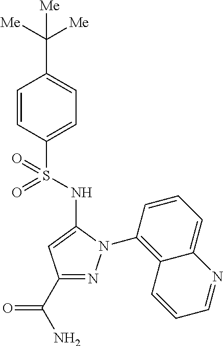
C1=CC(S(=O)(NC2=CC(C(=O)N)=NN2C2=C3C(=CC=C2)N=CC=C3)=O)=CC=C1C([Me])([Me])[Me]
